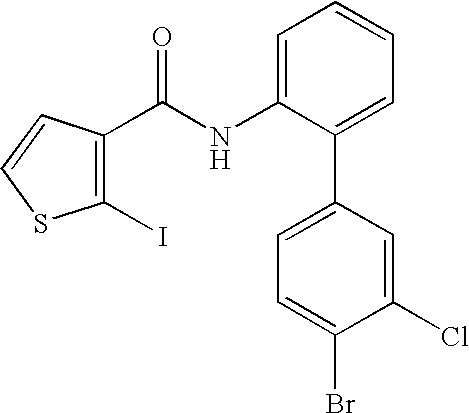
C1(I)=C(C(NC2=CC=CC=C2C2=CC=C(Br)C(Cl)=C2)=O)C=CS1
